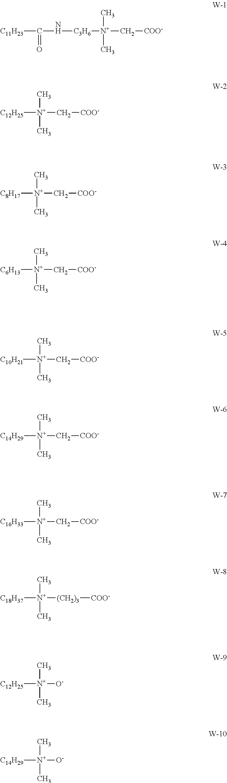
[C11H23]C(N[C3H6][N+](C[COO-])(C)C)=O.[C12H25][N+](C[COO-])(C)C.[C8H17][N+](C[COO-])(C)C.[C6H13][N+](C[COO-])(C)C.[C10H21][N+](C[COO-])(C)C.[C14H29][N+](C[COO-])(C)C.[C16H33][N+](C[COO-])(C)C.[C18H37][N+]([(CH2)3][COO-])(C)C.[C12H25][N+]([O-])(C)C.[C14H29][N+]([O-])(C)C
